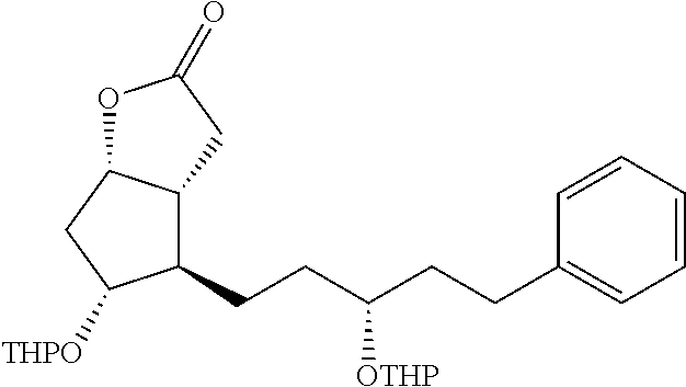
C(CC(CCC1=CC=CC=C1)[OTHP])C1C2C(CC1[THPO])OC(=O)C2
